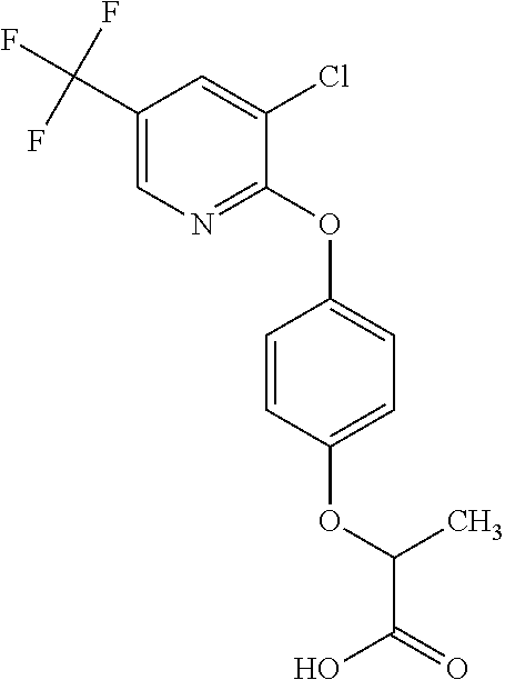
C1=CC(OC(C(=O)O)C)=CC=C1OC1=NC=C(C(F)(F)F)C=C1Cl
